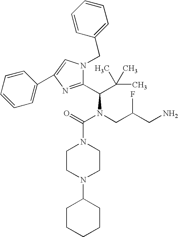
C(N(CC(CN)F)C(C(C)(C)C)C1=NC(C2=CC=CC=C2)=CN1CC1=CC=CC=C1)(=O)N1CCN(C2CCCCC2)CC1
